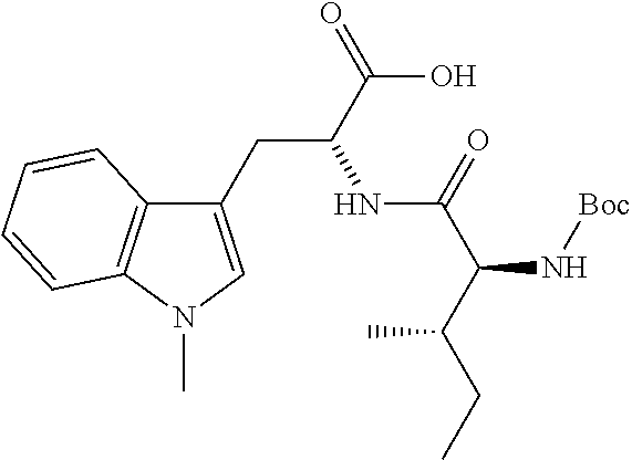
C1(CC(C(O)=O)NC(C(C(CC)C)N[Boc])=O)=CN(C)C2=C1C=CC=C2
